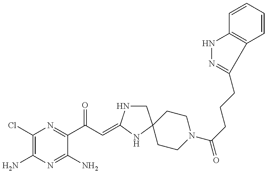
C1(Cl)=C(N)N=C(N)C(C(C=C2NCC3(N2)CCN(C(=O)CCCC2=NNC4=C2C=CC=C4)CC3)=O)=N1
